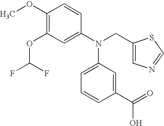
C1(OC)=C(OC(F)F)C=C(N(CC2=CN=CS2)C2=CC=CC(C(=O)O)=C2)C=C1
